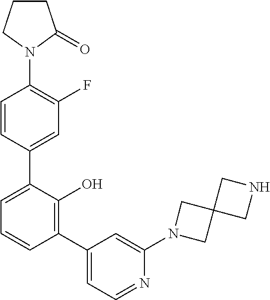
C1(N2C(=O)CCC2)=C(F)C=C(C2=CC=CC(C3=CC=NC(N4CC5(C4)CNC5)=C3)=C2O)C=C1
